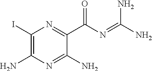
C1(I)=C(N)N=C(N)C(C(N=C(N)N)=O)=N1
